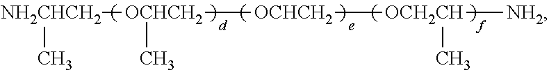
[NH2CHCH2]([OCHCH2]([OCHCH2][OCH2CH]([NH2])C)C)C
